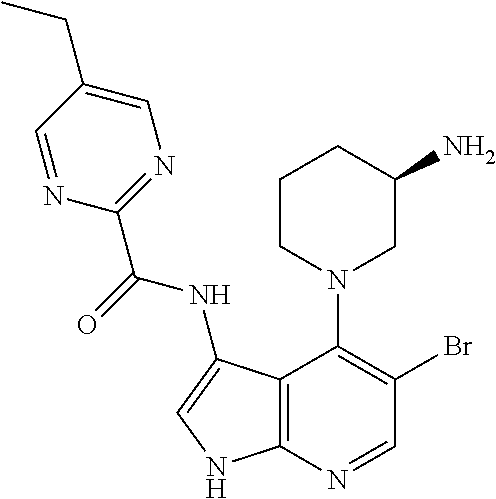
C1CN(C2=C(Br)C=NC3=C2C(NC(=O)C2=NC=C(CC)C=N2)=CN3)CC(N)C1
